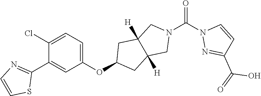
C1=C(C2=NC=CS2)C(Cl)=CC=C1OC1CC2([H])C([H])(C1)CN(C(=O)N1N=C(C(O)=O)C=C1)C2
